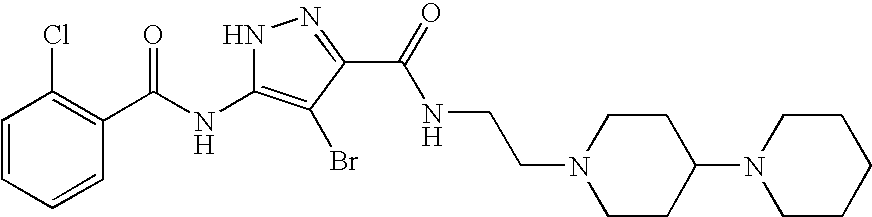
C1=CC=CC(C(NC2=C(Br)C(C(=O)NCCN3CCC(N4CCCCC4)CC3)=NN2)=O)=C1Cl
